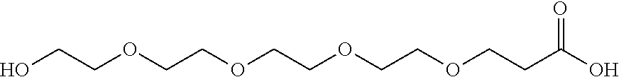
OCCOCCOCCOCCOCCC(=O)O
